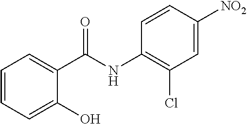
C1=CC=C(O)C(C(NC2=C(Cl)C=C([NO2])C=C2)=O)=C1
